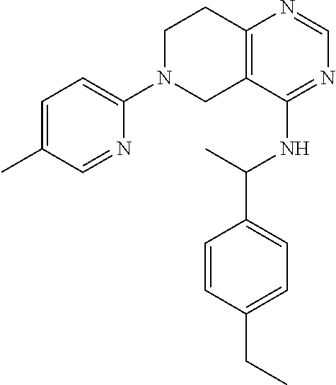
C1=NC(N2CCC3=C(C2)C(NC(C2=CC=C(CC)C=C2)C)=NC=N3)=CC=C1C
